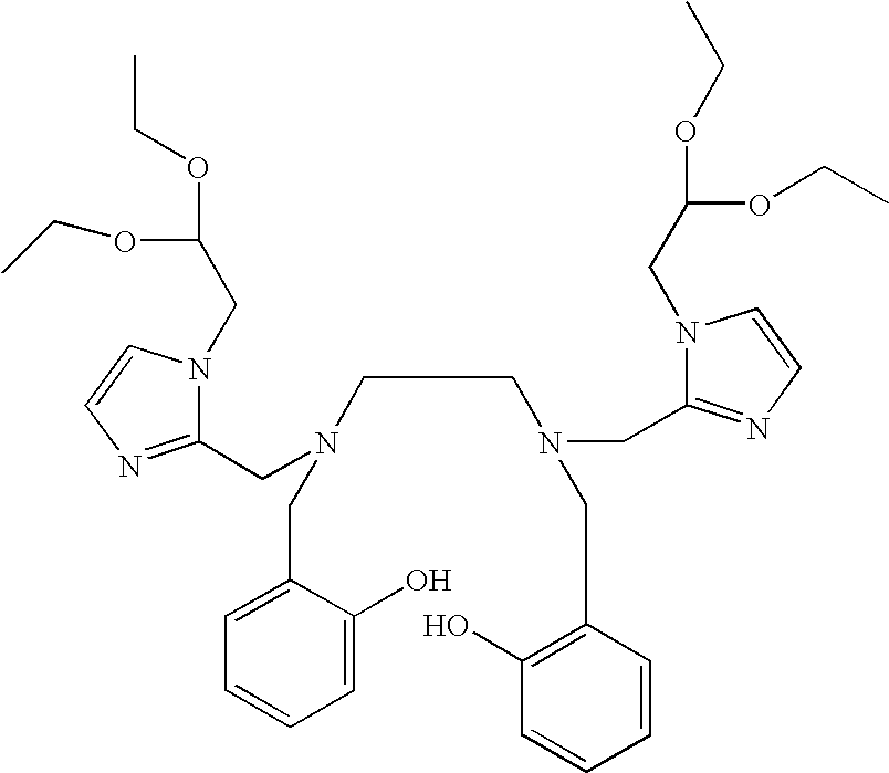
C1(CN(CCN(CC2=C(O)C=CC=C2)CC2=NC=CN2CC(OCC)OCC)CC2=CC=CC=C2O)=NC=CN1CC(OCC)OCC
